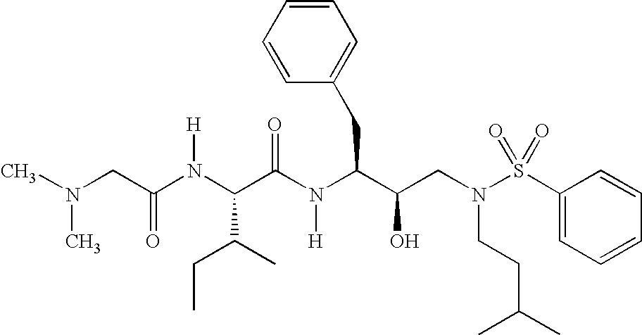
C(C(N(C(C(CN(S(C1=CC=CC=C1)(=O)=O)CCC(C)C)O)CC1=CC=CC=C1)[H])=O)(N(C(CN(C)C)=O)[H])C(CC)C
